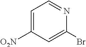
C1=C([O2N])C=C(Br)N=C1
